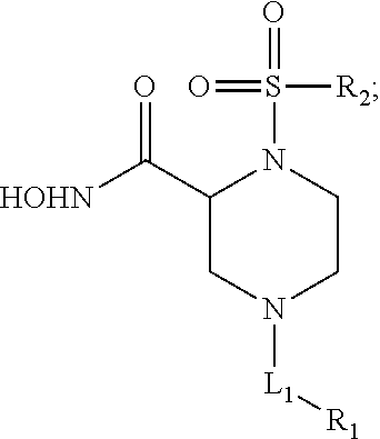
C1(C([HOHN])=O)CN([L1][R1])CCN1S(=O)(=O)[R2]
